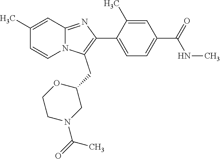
C1(C)=CC2=NC(C3=CC=C(C(=O)NC)C=C3C)=C(CC3OCCN(C(=O)C)C3)N2C=C1
